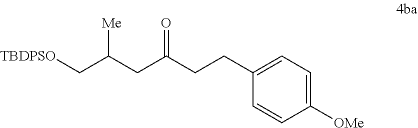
C1(CCC(CC(C[TBDPSO])[Me])=O)=CC=C([OMe])C=C1
